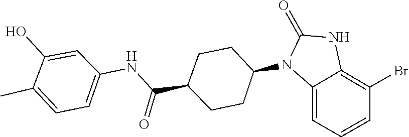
C1(=O)NC2=C(Br)C=CC=C2N1C1CCC(C(NC2=CC=C(C)C(O)=C2)=O)CC1
